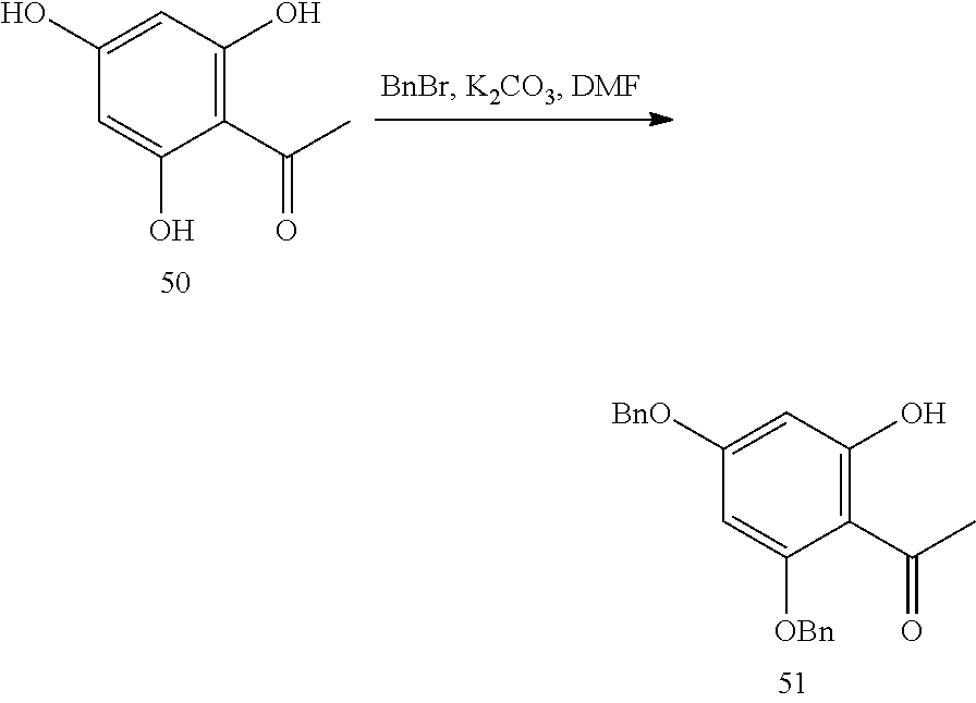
C1(C(C)=O)=C(O)C=C([BnO])C=C1[OBn].C1(C(C)=O)=C(O)C=C(O)C=C1O
